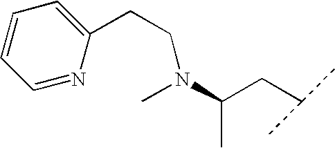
CN(C(CC(C)C)C)CCC1=CC=CC=N1
